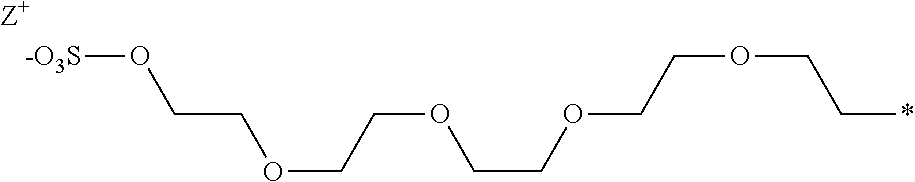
[-O3S]OCCOCCOCCOCCOCC*.[Z+]
